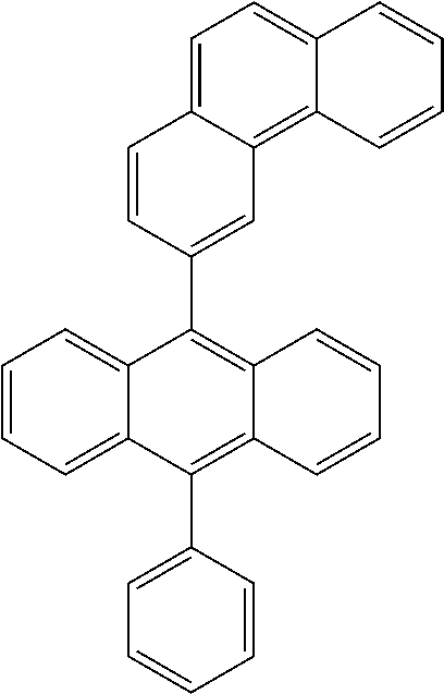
C1=C2C(=C3C(=C1)C=CC=C3)C=C(C1=C3C(=C(C4=CC=CC=C4)C4=CC=CC=C14)C=CC=C3)C=C2
